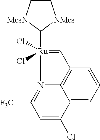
[Ru]1(Cl)(Cl)(C2[MesN]CC[NMes]2)=CC2=C3C(=CC=C2)C(Cl)=CC([F3C])=N13
